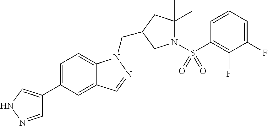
C1=NNC=C1C1=CC=C2C(=C1)C=NN2CC1CC(C)(C)N(S(C2=C(F)C(F)=CC=C2)(=O)=O)C1
